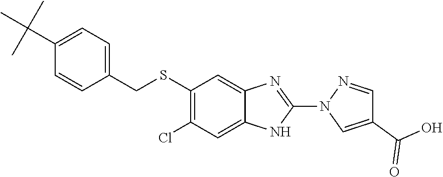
S(C1=C(Cl)C=C2C(=C1)N=C(N1C=C(C(O)=O)C=N1)N2)CC1=CC=C(C(C)(C)C)C=C1
